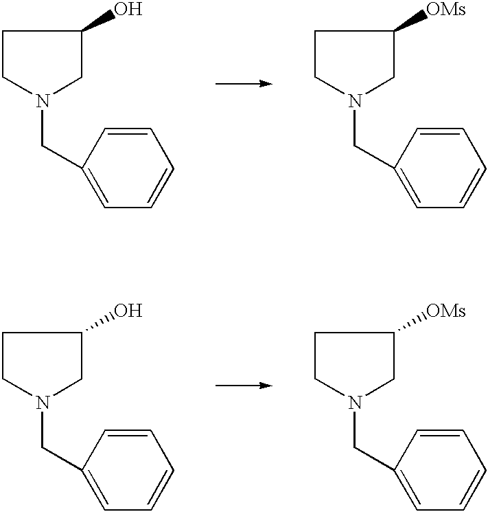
C1CN(CC2=CC=CC=C2)CC1O.C1CN(CC2=CC=CC=C2)CC1[OMs].C1CN(CC2=CC=CC=C2)CC1O.C1CN(CC2=CC=CC=C2)CC1[OMs]
